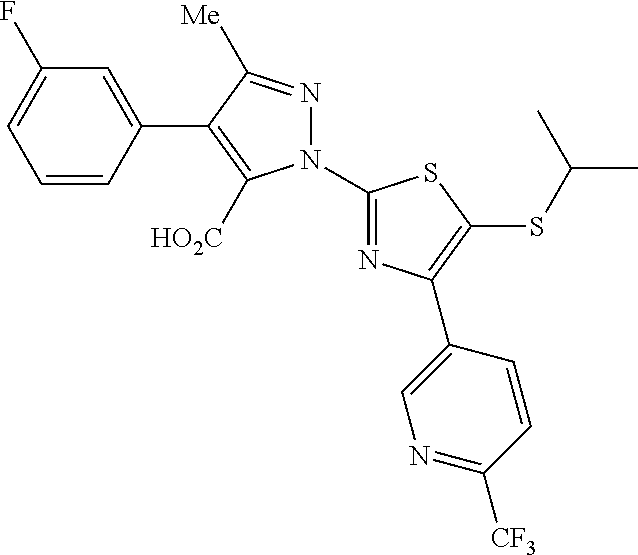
C1=CC(C2=C([HO2C])N(C3=NC(C4=CN=C([CF3])C=C4)=C(SC(C)C)S3)N=C2[Me])=CC(F)=C1
